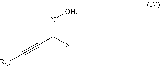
C(C(=N[OH])[X])#C[R22]
